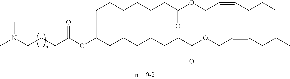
CN(CCCC(OC(CCCCCCC(OCC=CCCC)=O)CCCCCCC(OCC=CCCC)=O)=O)C
